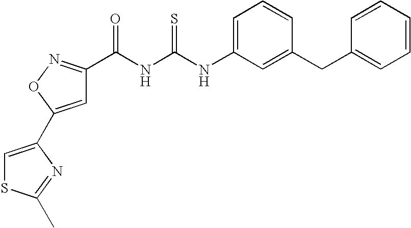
C1=C(C2=CSC(C)=N2)ON=C1C(NC(NC1=CC=CC(CC2=CC=CC=C2)=C1)=S)=O
